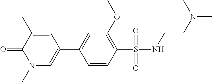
C1=CC(S(NCCN(C)C)(=O)=O)=C(OC)C=C1C1=CN(C)C(=O)C(C)=C1
